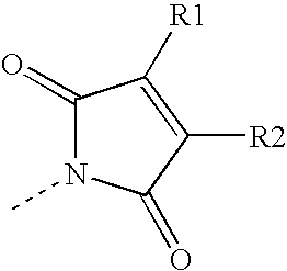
C1(=O)N(C)C(=O)C([R2])=C1[R1]
